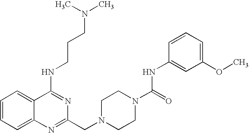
C1=CC=C2C(=C1)C(NCCCN(C)C)=NC(CN1CCN(C(=O)NC3=CC(OC)=CC=C3)CC1)=N2
